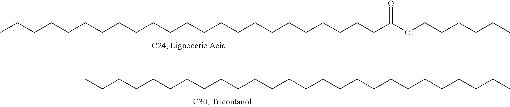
CCCCCCCCCCCCCCCCCCCCCCCC(=O)OCCCCCC.C(CCCCCCCCCCCCCCCCCCCCCCC)CC
